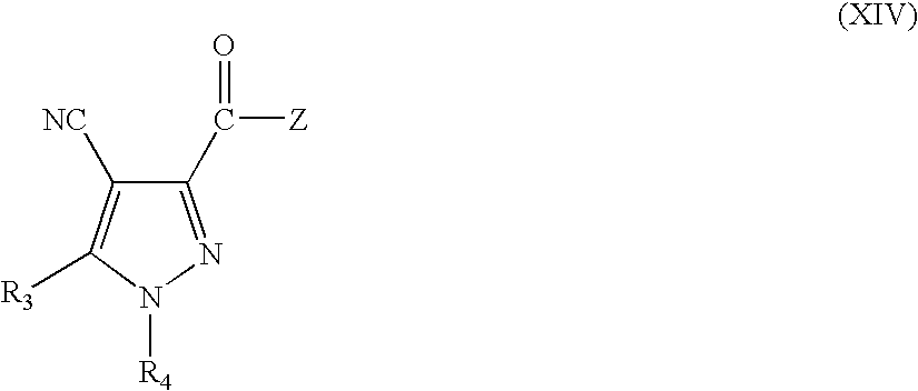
C1(C(=O)[Z])=NN([R4])C([R3])=C1[NC]
